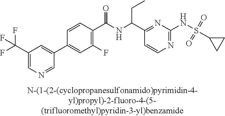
N1=C(NS(=O)(=O)C2CC2)N=C(C(NC(C2=C(F)C=C(C3=CC(C(F)(F)F)=CN=C3)C=C2)=O)CC)C=C1
